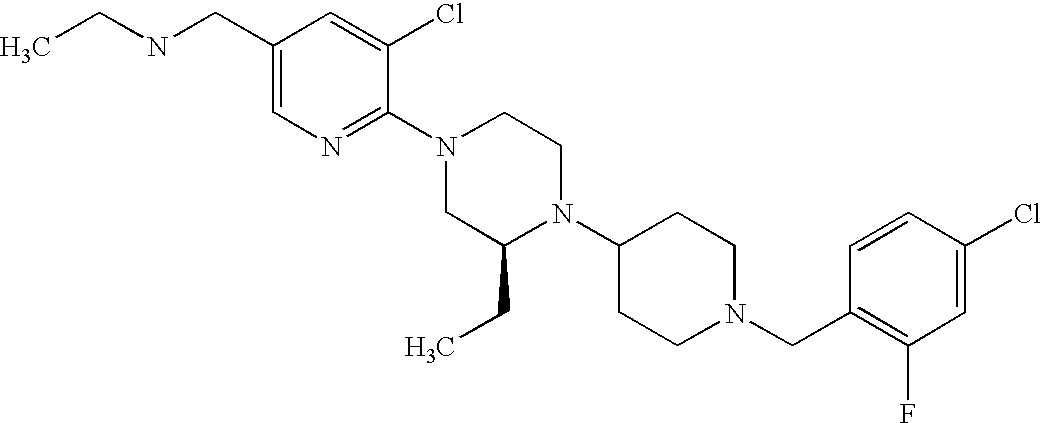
C1(Cl)=CC(F)=C(CN2CCC(N3C(CC)CN(C4=NC=C(CNCC)C=C4Cl)CC3)CC2)C=C1
